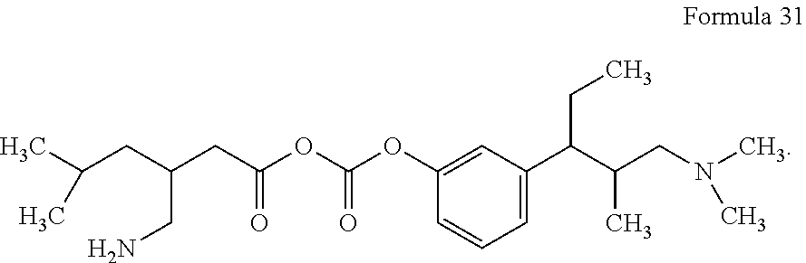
C1=C(OC(OC(CC(CC(C)C)CN)=O)=O)C=CC=C1C(C(CN(C)C)C)CC
